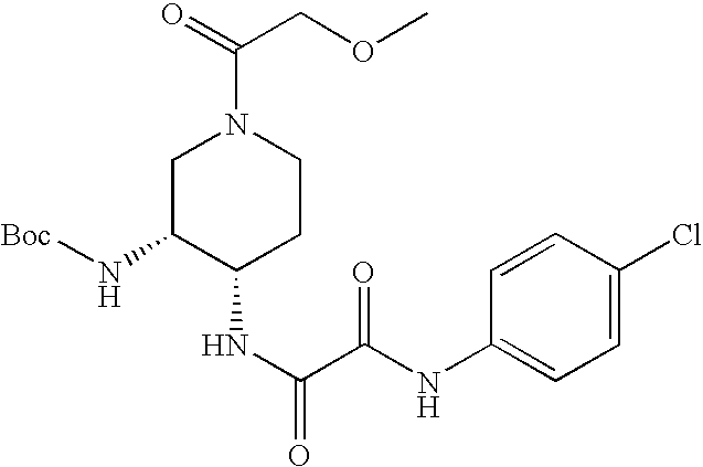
C1=C(Cl)C=CC(NC(C(NC2CCN(C(=O)COC)CC2N[Boc])=O)=O)=C1
